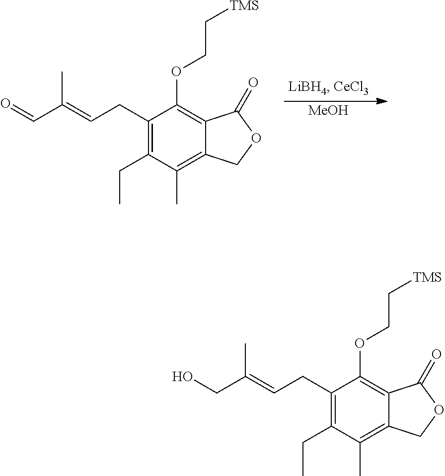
[MeOH].C1(CC=C(C=O)C)=C(CC)C(C)=C2C(=C1OCC[TMS])C(=O)OC2.C1(CC=C(CO)C)=C(CC)C(C)=C2C(=C1OCC[TMS])C(=O)OC2
